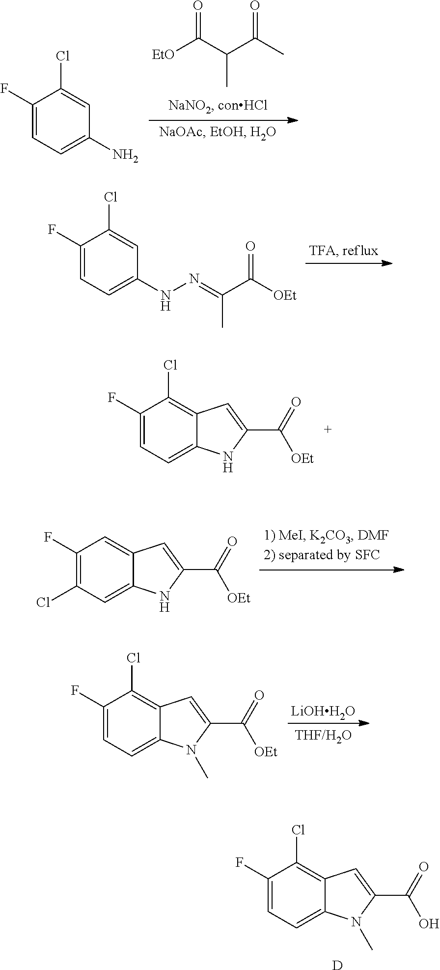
C1(F)=CC=C(NN=C(C([OEt])=O)C)C=C1Cl.C1(F)=C(Cl)C=C2C(=C1)C=C(C(=O)[OEt])N2.O=C(C)C(C([EtO])=O)C.C1(N)=CC=C(F)C(Cl)=C1.C1(F)=CC=C2C(=C1Cl)C=C(C(=O)[OEt])N2.C1(F)=CC=C2C(=C1Cl)C=C(C(=O)[OEt])N2C.[LiOHH2O].C1(F)=CC=C2C(=C1Cl)C=C(C(=O)O)N2C.[D]
